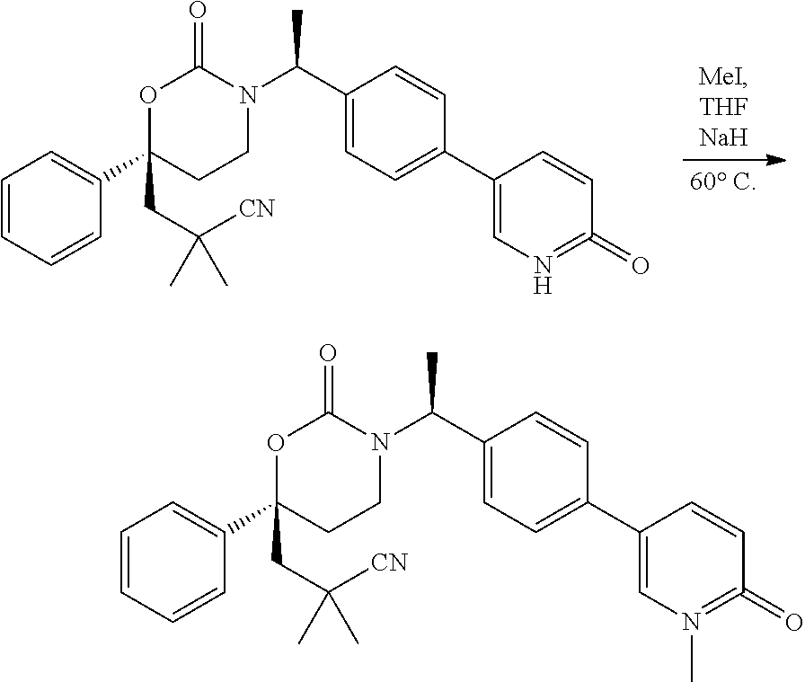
C1=CC=CC(C2(CC([CN])(C)C)CCN(C(C3=CC=C(C4=CN=C(=O)C=C4)C=C3)C)C(=O)O2)=C1.C1=CC=CC(C2(CC([CN])(C)C)CCN(C(C3=CC=C(C4=CN(C)=C(=O)C=C4)C=C3)C)C(=O)O2)=C1
